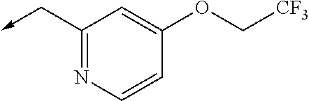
C1(C->C)=NC=CC(OC[CF3])=C1
